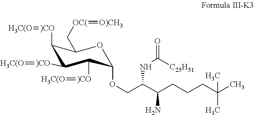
C(C(C(CCCC(C)(C)C)N)NC(=O)[C25H51])OC1OC(C[OC(]=[O)CH3])C([)CO]=[H3C(O])C([)CO]=[H3C(O])C1[)CO]=[H3C(O]
